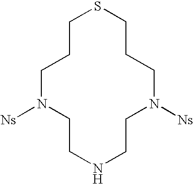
C1N([Ns])CCNCCN([Ns])CCCSCC1
